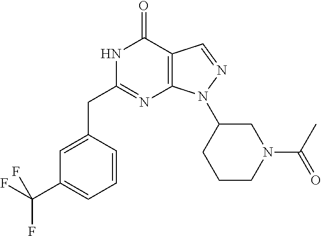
N1C(CC2=CC(C(F)(F)F)=CC=C2)=NC2=C(C1=O)C=NN2C1CCCN(C(C)=O)C1
